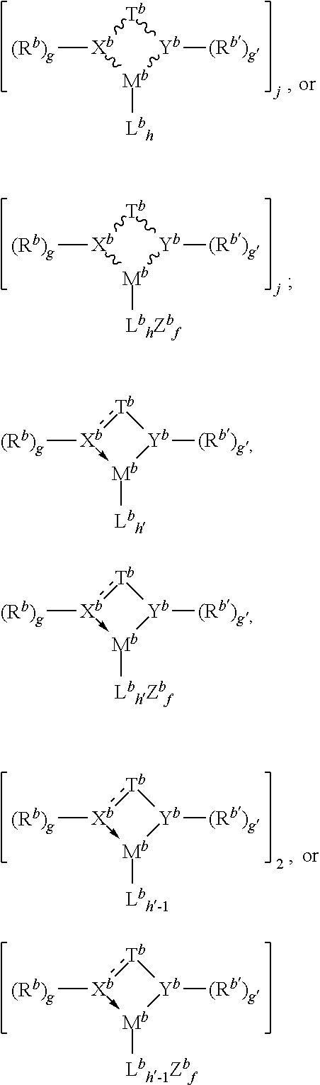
[Xb]1([(Rb)g])[Mb]([Lbh])[Yb]([(Rb)g])[Tb]1.[Xb]1([(Rb)g])[Mb]([LbhZbf])[Yb]([(Rb)g])[Tb]1.[Xb]1([(Rb)g])->[Mb]([Lbh-1])[Yb]([(Rb)g])[Tb]:1.[Xb]1([(Rb)g])->[Mb]([Lbh-1Zbf])[Yb]([(Rb)g])[Tb]:1.[Xb]1([(Rb)g])->[Mb]([Lbh])[Yb]([(Rb)g])[Tb]:1.[Xb]1([(Rb)g])->[Mb]([LbhZbf])[Yb]([(Rb)g])[Tb]:1
